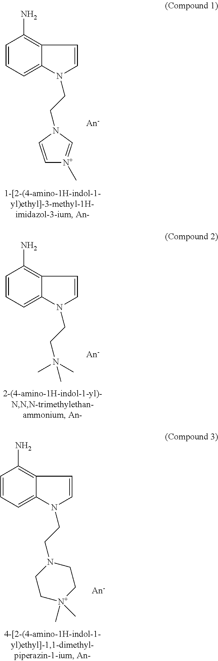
C1=CC=C2C(=C1N)C=CN2CCN1C=[N+](C)C=C1.C1=CC=C2C(=C1N)C=CN2CCN(C)(C)C.C1=CC=C2C(=C1N)C=CN2CCN1CC[N+](C)(C)CC1
